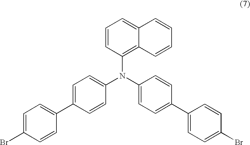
BrC1=CC=C(C2=CC=C(N(C3=CC=C(C4=CC=C(Br)C=C4)C=C3)C3=C4C(=CC=C3)C=CC=C4)C=C2)C=C1
